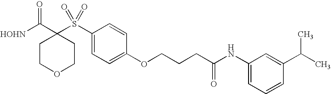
[HOHN]C(C1(S(C2=CC=C(OCCCC(NC3=CC=CC(C(C)C)=C3)=O)C=C2)(=O)=O)CCOCC1)=O
